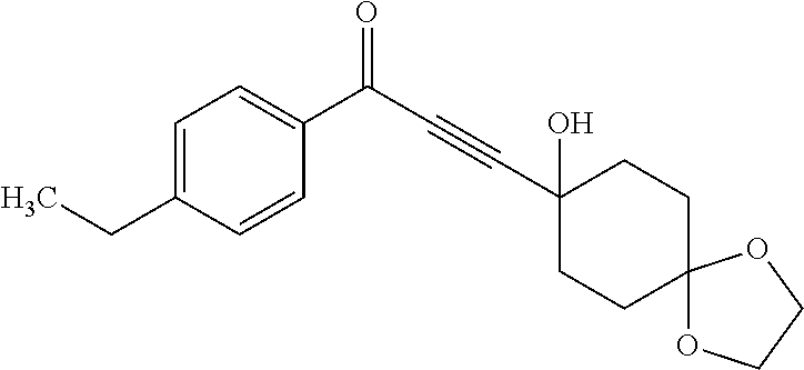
C1=C(CC)C=CC(C(C#CC2(O)CCC3(CC2)OCCO3)=O)=C1
